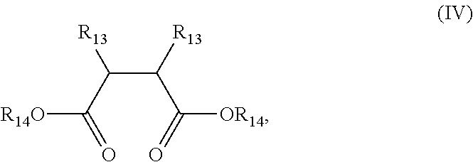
O=C(C(C(C(=O)[OR14])[R13])[R13])[R14O]
